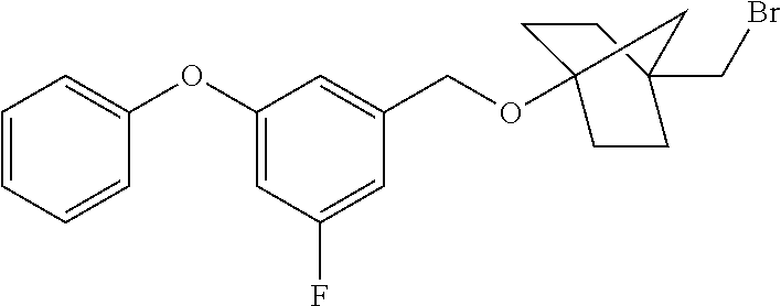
C1=CC=CC(OC2=CC(F)=CC(COC34CCC(CBr)(CC3)C4)=C2)=C1
